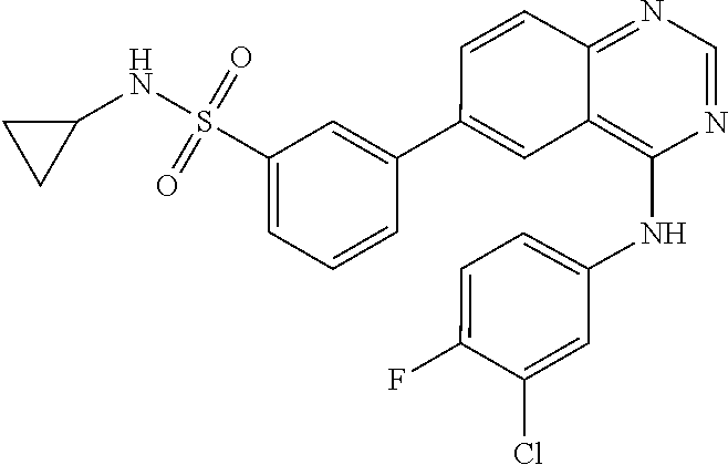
C1(C2=CC3=C(NC4=CC=C(F)C(Cl)=C4)N=CN=C3C=C2)=CC(S(NC2CC2)(=O)=O)=CC=C1
